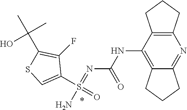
N(C1=C2C(=NC3=C1CCC3)CCC2)C(N=S(N)(C1=CSC(C(C)(C)O)=C1F)=O)=O
